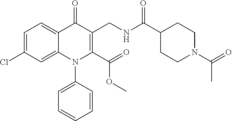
C1=C(Cl)C=C2C(=C1)C(=O)C(CNC(C1CCN(C(C)=O)CC1)=O)=C(C(=O)OC)N2C1=CC=CC=C1
